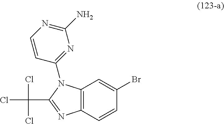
C12=C(C=CC(Br)=C1)N=C(C(Cl)(Cl)Cl)N2C1=NC(N)=NC=C1
